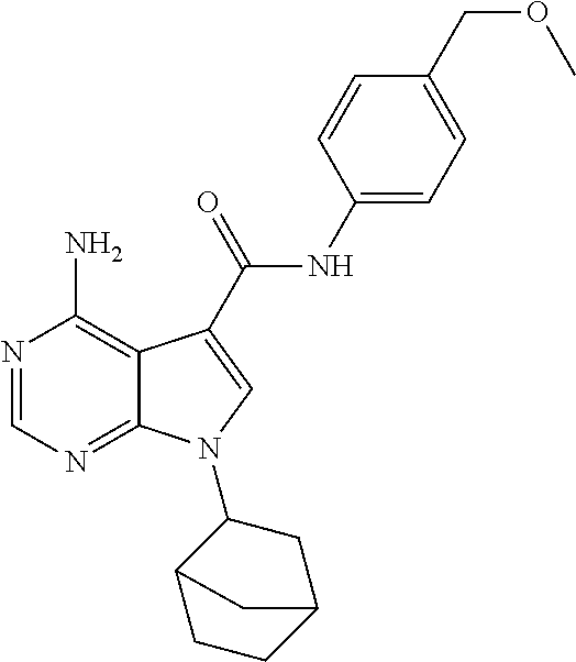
N1=CN=C2C(=C1N)C(C(NC1=CC=C(COC)C=C1)=O)=CN2C1C2CCC(C1)C2
